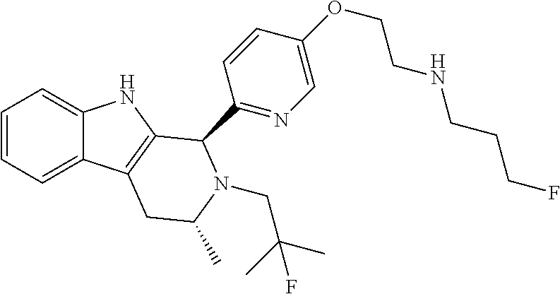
C1=CC=C2C(=C1)NC1=C2CC(C)N(CC(C)(C)F)C1C1=NC=C(OCCNCCCF)C=C1
